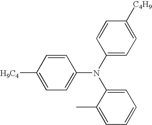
[H9C4]C1=CC=C(N(C2=CC=C([C4H9])C=C2)C2=CC=CC=C2C)C=C1
